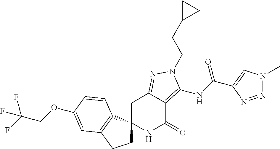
O(C1=CC2=C(C3(CC2)NC(=O)C2=C(NC(=O)C4=CN(C)N=N4)N(CCC4CC4)N=C2C3)C=C1)CC(F)(F)F
